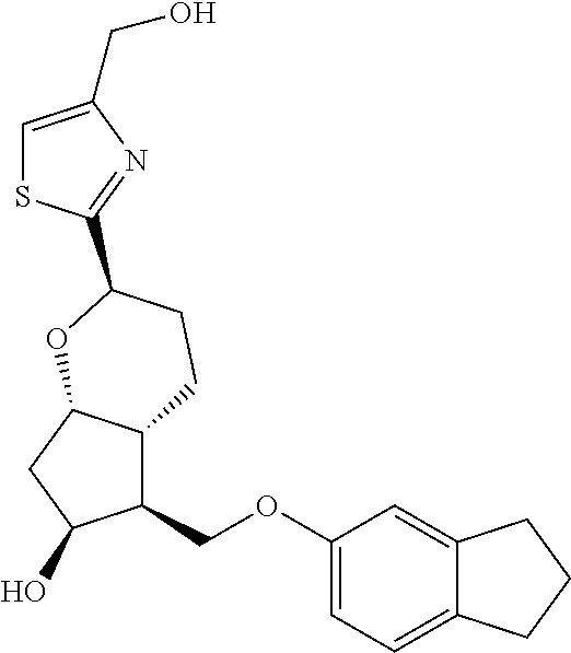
C1(COC2=CC=C3C(=C2)CCC3)C2C(CC1O)OC(C1=NC(CO)=CS1)CC2
